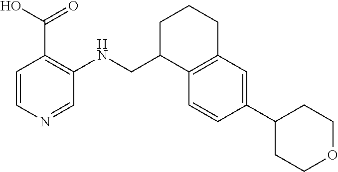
C1=CN=CC(NCC2C3=C(CCC2)C=C(C2CCOCC2)C=C3)=C1C(O)=O
